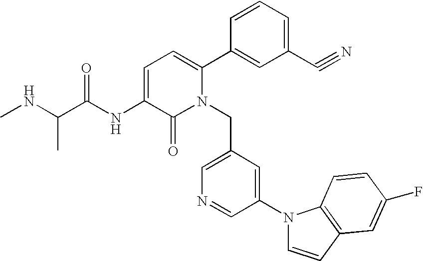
C1=C(NC(C(NC)C)=O)C(=O)N(CC2=CN=CC(N3C=CC4=C3C=CC(F)=C4)=C2)C(C2=CC(C#N)=CC=C2)=C1
